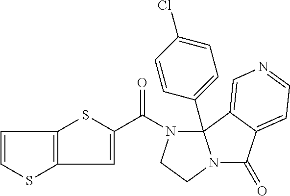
C12=C(SC(C(N3CCN4C(=O)C5=CC=NC=C5C34C3=CC=C(Cl)C=C3)=O)=C1)C=CS2
